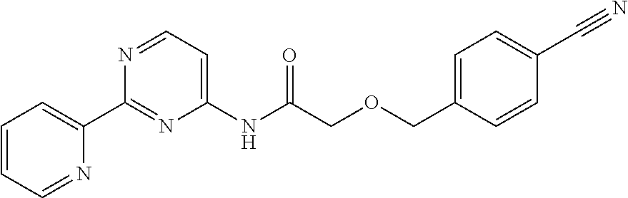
C1=CC=NC(C2=NC(NC(COCC3=CC=C(C#N)C=C3)=O)=CC=N2)=C1
